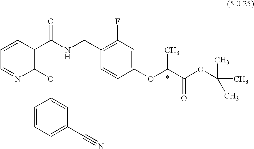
C1=CC(C(NCC2=C(F)C=C(OC(C(OC(C)(C)C)=O)C)C=C2)=O)=C(OC2=CC(C#N)=CC=C2)N=C1
